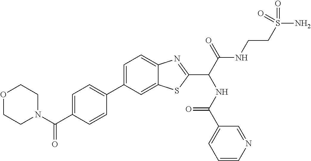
C1=C(C(N2CCOCC2)=O)C=CC(C2=CC=C3C(=C2)SC(C(C(NCCS(N)(=O)=O)=O)NC(C2=CC=CN=C2)=O)=N3)=C1
